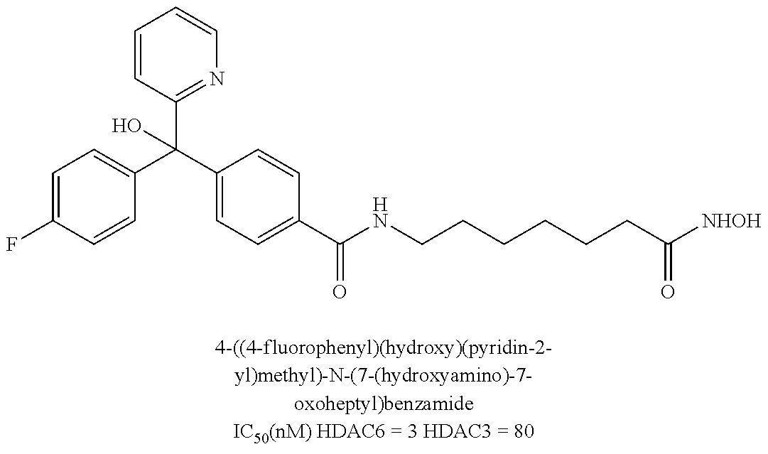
C1=C(F)C=CC(C(C2=CC=C(C(NCCCCCCC([NHOH])=O)=O)C=C2)(C2=NC=CC=C2)O)=C1
